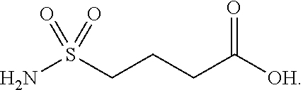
NS(CCCC([OH])=O)(=O)=O
